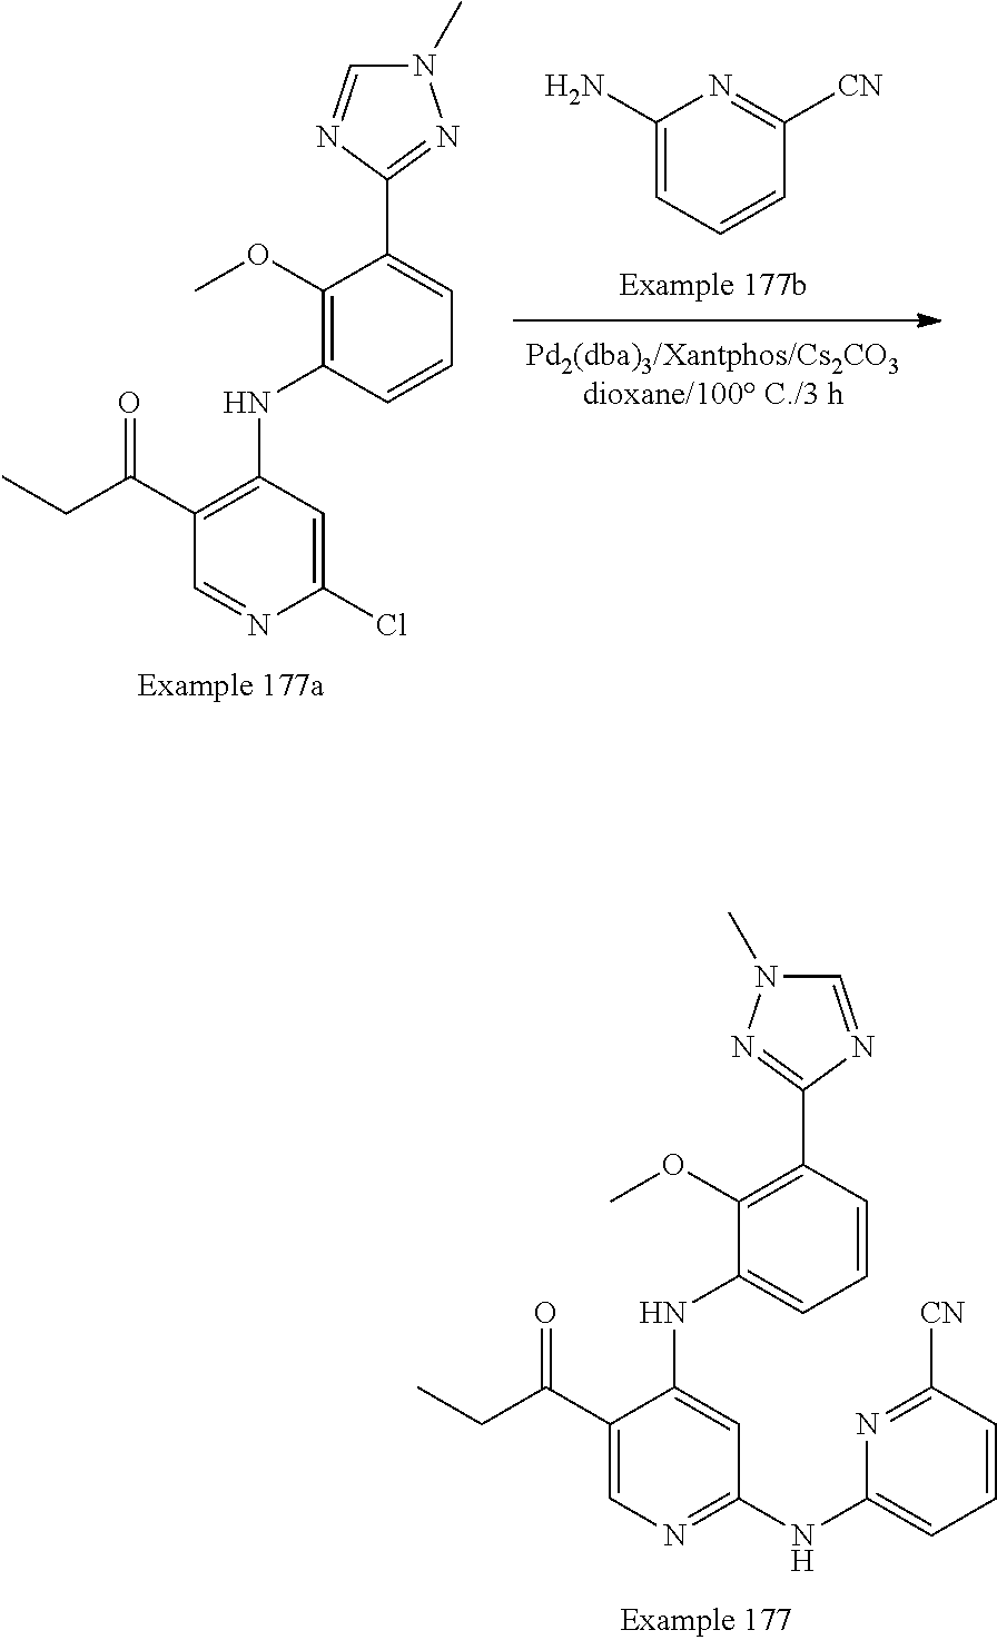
C1(NC2=NC=C(C(CC)=O)C(NC3=CC=CC(C4=NN(C)C=N4)=C3OC)=C2)=CC=CC([CN])=N1.C1(Cl)=CC(NC2=C(OC)C(C3=NN(C)C=N3)=CC=C2)=C(C(CC)=O)C=N1.C1(N)=CC=CC([CN])=N1
